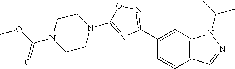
C1(C2=NOC(N3CCN(C(OC)=O)CC3)=N2)=CC2=C(C=C1)C=NN2C(C)C
